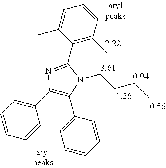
C1(C2=NC(C3=CC=CC=C3)=C(C3=CC=CC=C3)N2CCCC)=C(C)C=CC=C1C
